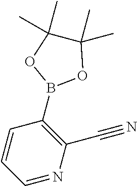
C1=CC=NC(C#N)=C1B1OC(C)(C)C(C)(C)O1
